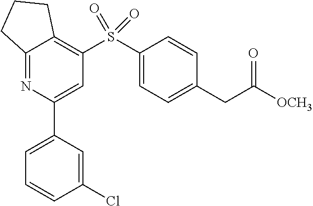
C1=C(C2=CC=CC(Cl)=C2)N=C2C(=C1S(C1=CC=C(CC([OCH3])=O)C=C1)(=O)=O)CCC2
